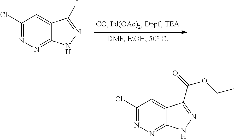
C1(Cl)=NN=C2C(=C1)C(I)=NN2.C1(Cl)=NN=C2C(=C1)C(C(OCC)=O)=NN2
